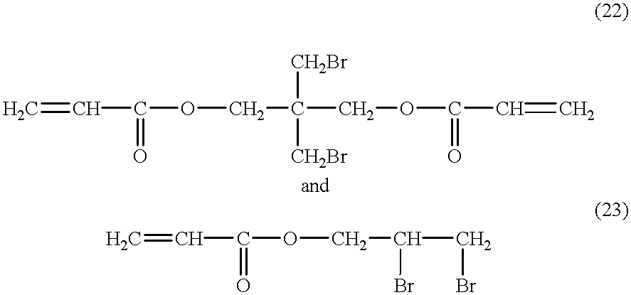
C=CC(OCC(COC(C=C)=O)([CH2Br])[CH2Br])=O.C=CC(OCC(CBr)Br)=O
